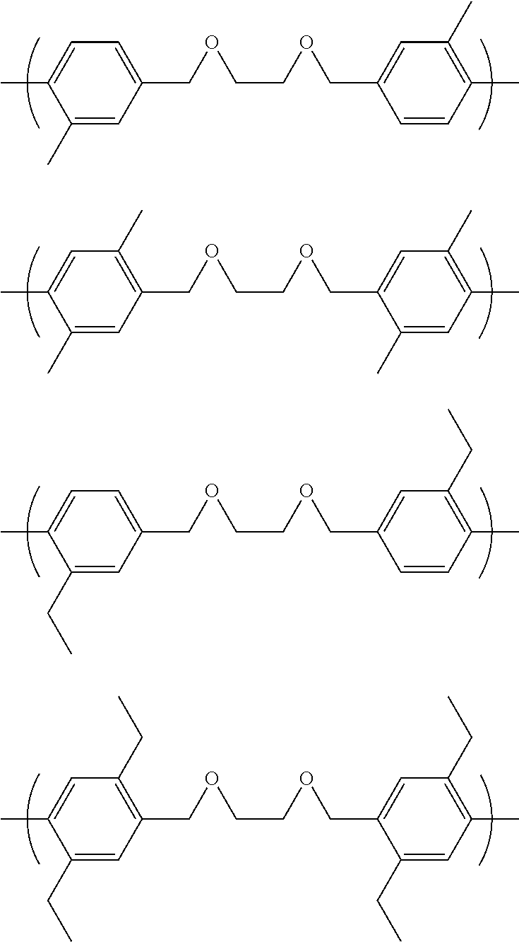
C1(C)=CC(COCCOCC2=CC(C)=C(C)C=C2)=CC=C1C.C1(C)=CC(COCCOCC2=CC(C)=C(C)C=C2C)=C(C)C=C1C.C1(CC)=CC(COCCOCC2=CC(CC)=C(C)C=C2)=CC=C1C.C1(CC)=CC(COCCOCC2=CC(CC)=C(C)C=C2CC)=C(CC)C=C1C
